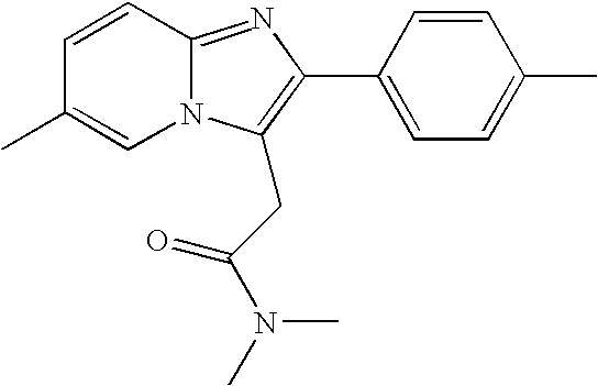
C1=CC2=NC(C3=CC=C(C)C=C3)=C(CC(=O)N(C)C)N2C=C1C
